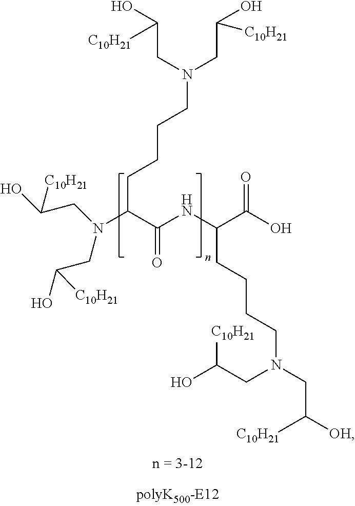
C(CC(NC(C(N(CC(O)[C10H21])CC([C10H21])O)CCCCN(CC([C10H21])O)CC([C10H21])O)=O)C(O)=O)CCN(CC([C10H21])O)CC([C10H21])[OH]
